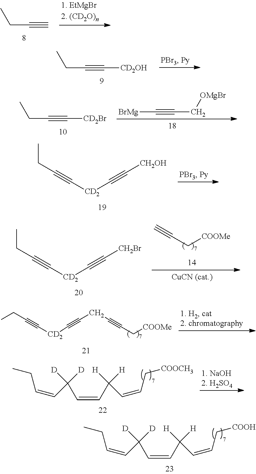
C(C#C)C.C(C#C[CD2OH])C.C(C#C[CD2Br])C.[BrMg]C#CC[OMgBr].CCC#C[CD2]C#C[CH2OH].CCC#C[CD2]C#C[CH2Br].C([COOMe])C#C.CCC#C[CD2]C#CCC#CC[COOMe].C(=CC(C=CC(C=CC[COOH])([H])[H])([D])[D])CC.C(=CC(C=CC(C=CC[COOCH3])([H])[H])([D])[D])CC
